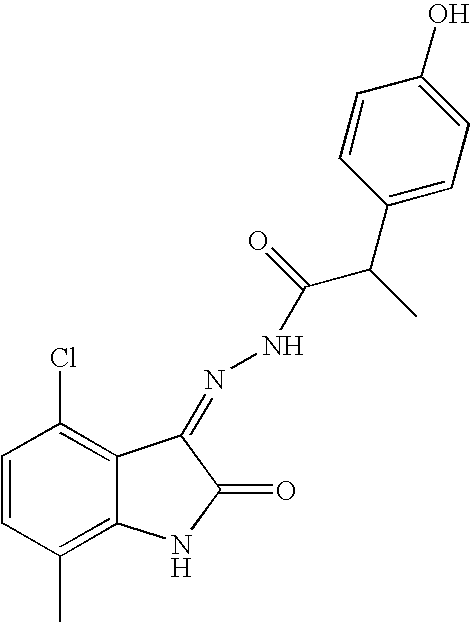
C1=CC(C)=C2C(=C1Cl)C(=NNC(=O)C(C)C1=CC=C(O)C=C1)C(=O)N2
